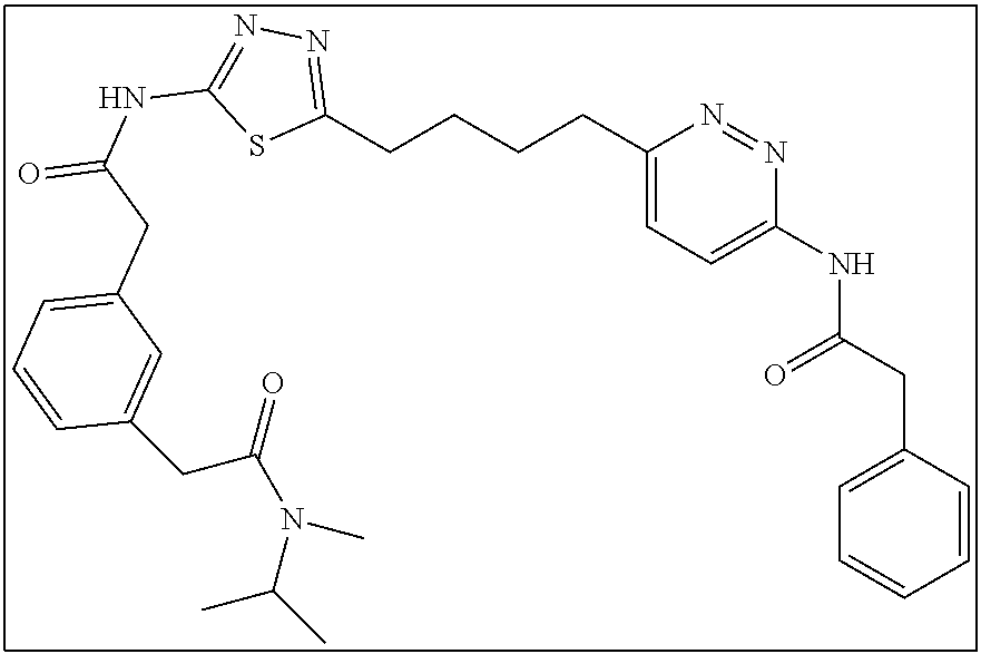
C1(CCCCC2=NN=C(NC(=O)CC3=CC=CC(CC(N(C)C(C)C)=O)=C3)S2)=CC=C(NC(CC2=CC=CC=C2)=O)N=N1
